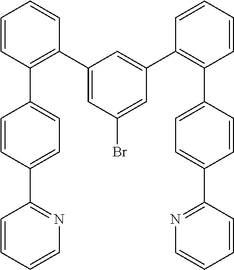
C1=CC=CN=C1C1=CC=C(C2=C(C3=CC(Br)=CC(C4=C(C5=CC=C(C6=NC=CC=C6)C=C5)C=CC=C4)=C3)C=CC=C2)C=C1
